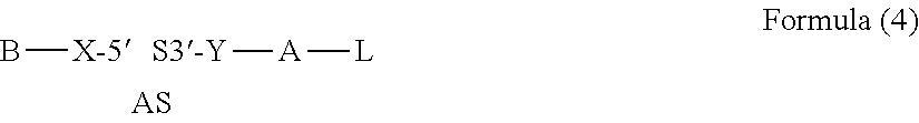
B[X-5].[S3-Y][A][L]
